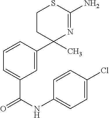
C1=C(C2(C)N=C(N)SCC2)C=CC=C1C(NC1=CC=C(Cl)C=C1)=O
